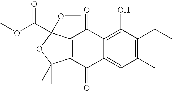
CCC1=C(C)C=C2C(=C1O)C(=O)C1=C(C2=O)C(C)(C)OC1(OC)C(OC)=O
